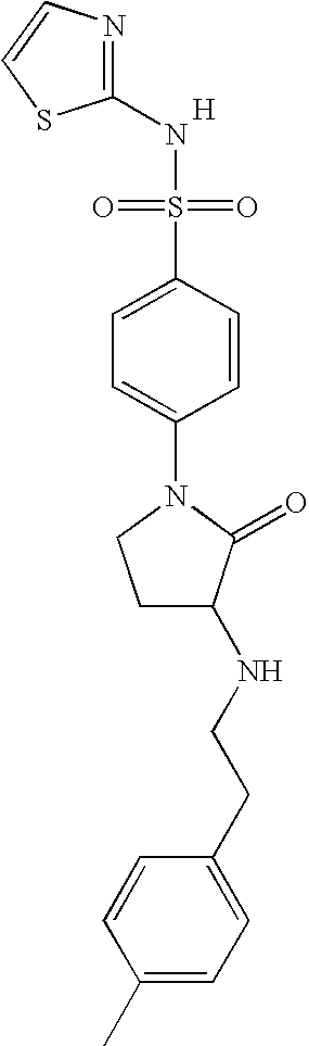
N1=C(NS(=O)(=O)C2=CC=C(N3CCC(NCCC4=CC=C(C)C=C4)C3=O)C=C2)SC=C1.[H]
